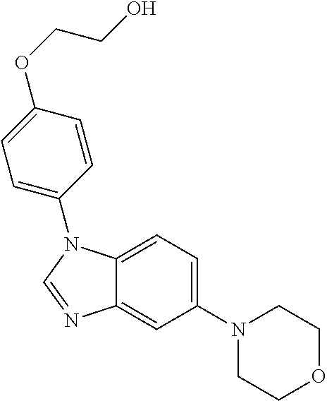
C1(N2CCOCC2)=CC=C2C(=C1)N=CN2C1=CC=C(OCCO)C=C1
